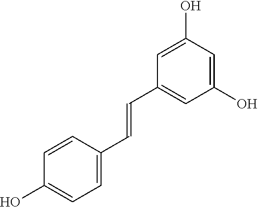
C1=CC(C=CC2=CC(O)=CC(O)=C2)=CC=C1O
